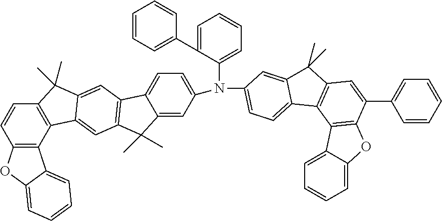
C12=CC=CC=C1OC1=C2C2=C(C(C)(C)C3=CC(N(C4=CC=C5C6=C(C=C7C8=C(C=CC9=C8C8=CC=CC=C8O9)C(C)(C)C7=C6)C(C)(C)C5=C4)C4=CC=CC=C4C4=CC=CC=C4)=CC=C23)C=C1C1=CC=CC=C1
